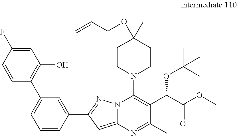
C1=C(F)C=CC(C2=CC=CC(C3=NN4C(=C3)N=C(C)C(C(C(OC)=O)OC(C)(C)C)=C4N3CCC(OCC=C)(C)CC3)=C2)=C1O
